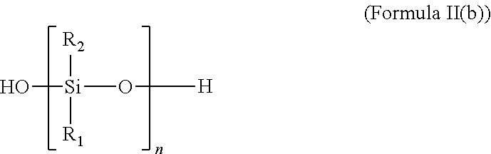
O[Si]([R2])([R1])O[H]
